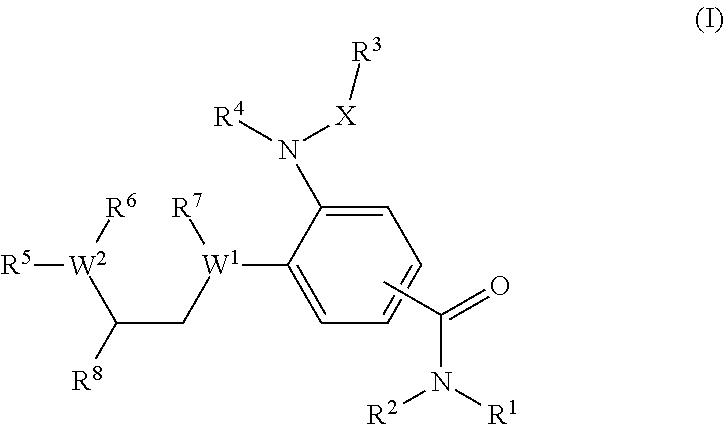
C1=C(N([R4])[X][R3])C([W1]([R7])CC([R8])[W2]([R6])[R5])=CC=C1.CC(=O)N([R1])[R2]
